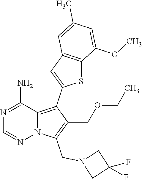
N1=C(N)C2=C(C3=CC4=C(S3)C(OC)=CC(C)=C4)C(COCC)=C(CN3CC(F)(F)C3)N2N=C1
